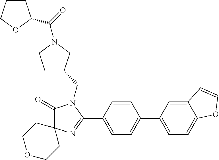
C1(=O)N(CC2CCN(C(=O)C3CCCO3)C2)C(C2=CC=C(C3=CC=C4C(=C3)C=CO4)C=C2)=NC12CCOCC2
